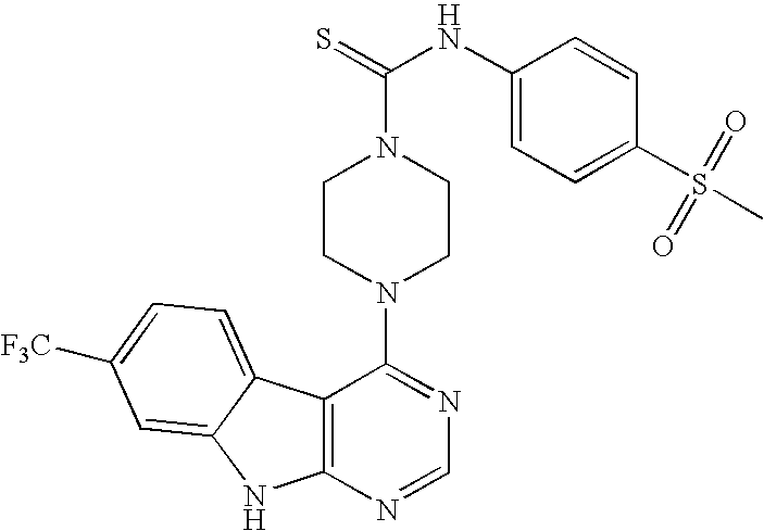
C12=C(N=CN=C1N1CCN(C(=S)NC3=CC=C(S(=O)(=O)C)C=C3)CC1)NC1=CC([F3C])=CC=C21
